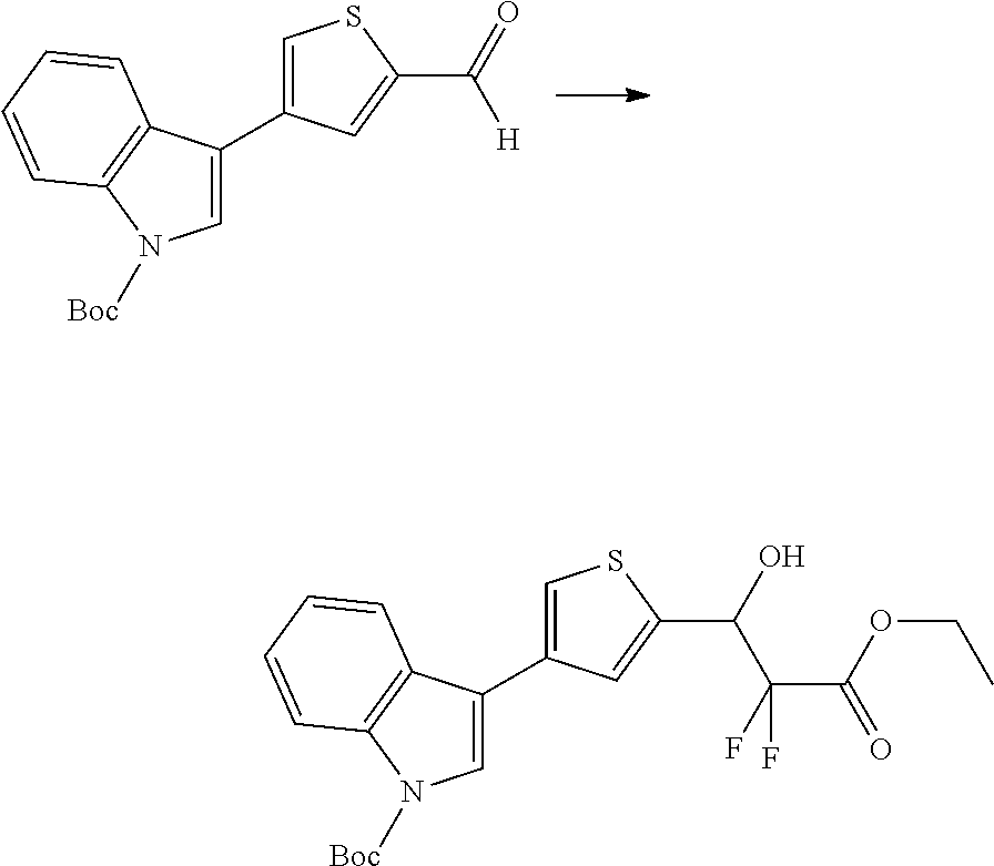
C1=C(C2=CSC(C(=O)[H])=C2)C2=C(N1[Boc])C=CC=C2.C1=C(C2=CSC(C(O)C(F)(C(=O)OCC)F)=C2)C2=C(N1[Boc])C=CC=C2
